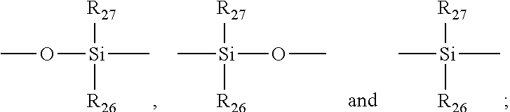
CO[Si](C)([R27])[R26].C[Si]([R27])([R26])OC.C[Si]([R27])([R26])C
